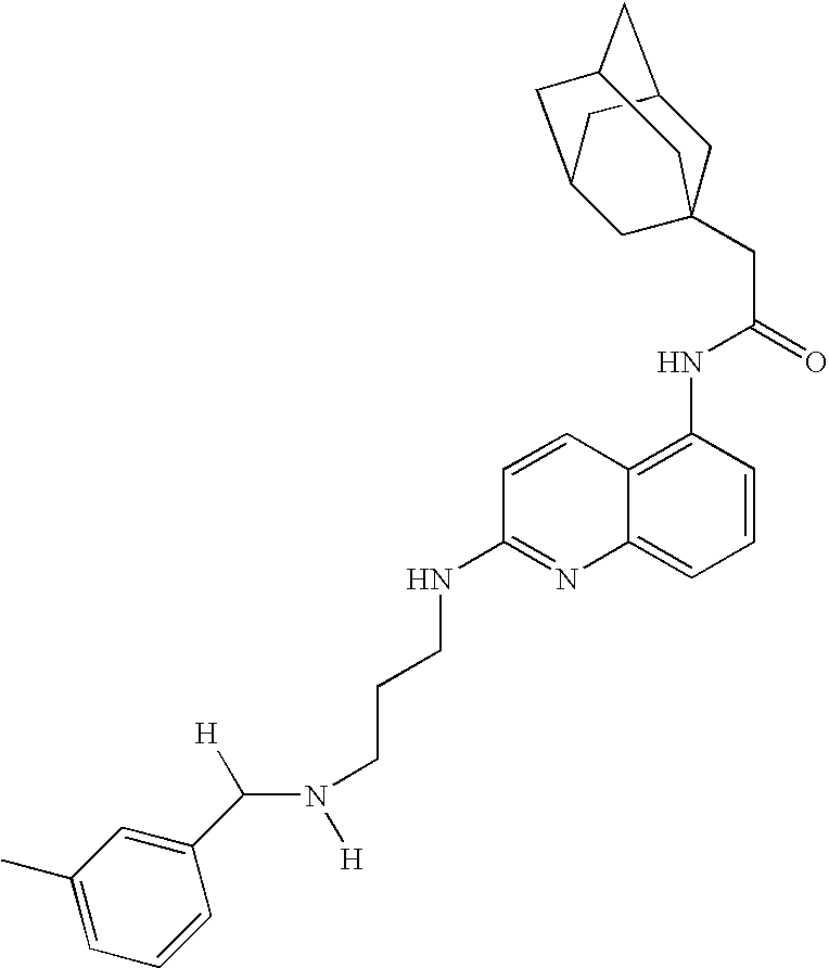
C([H])(N([H])CCCNC1=NC2=CC=CC(NC(CC34CC5CC(CC(C3)C5)C4)=O)=C2C=C1)C1=CC(C)=CC=C1
